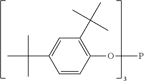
CC(C)(C)C1=CC(C(C)(C)C)=C(OP)C=C1
